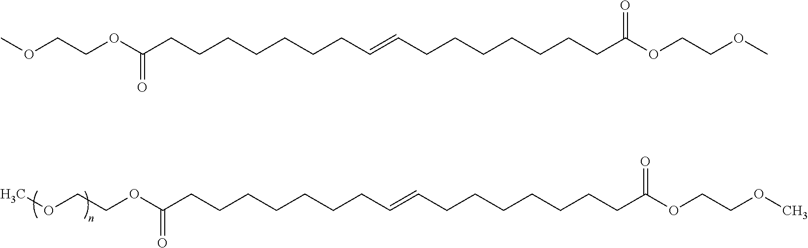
O(CCOC(CCCCCCCC=CCCCCCCCC(OCCOC)=O)=O)C.O(CCOC(CCCCCCCC=CCCCCCCCC(OCCOC)=O)=O)C
